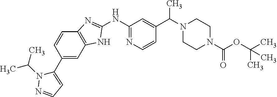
C12=C(NC(NC3=NC=CC(C(N4CCN(C(=O)OC(C)(C)C)CC4)C)=C3)=N1)C=C(C1=CC=NN1C(C)C)C=C2
